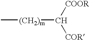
C[(CH2)m]C([COOR])[COR]
